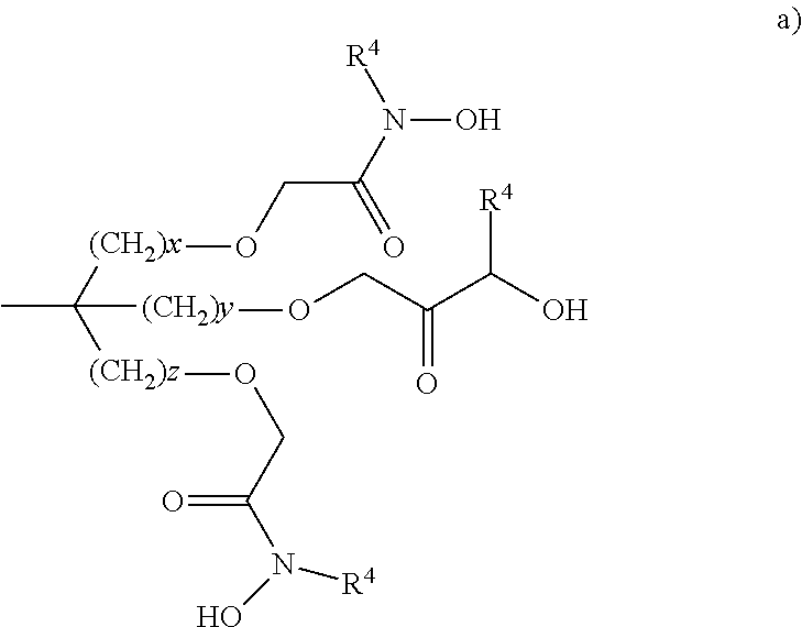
CC([(CH2)x]OCC(N([R4])O)=O)([(CH2)z]OCC(=O)N(O)[R4])[(CH2)y]OCC(C([R4])O)=O
